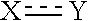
[Y]:[X]
